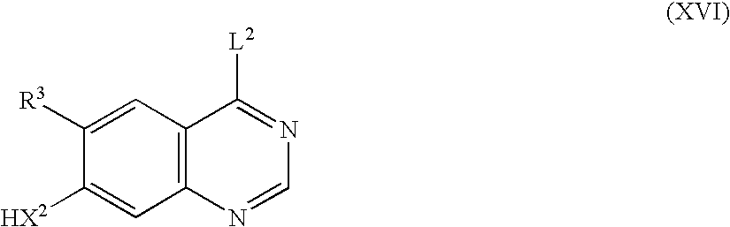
C1([R3])=CC2=C(C=C1[HX2])N=CN=C2[L2]
